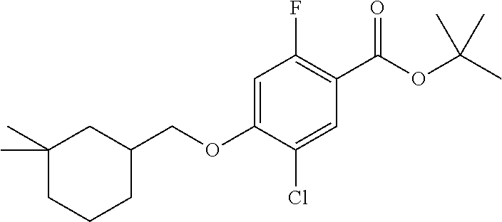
C1(F)=C(C(OC(C)(C)C)=O)C=C(Cl)C(OCC2CC(C)(C)CCC2)=C1
